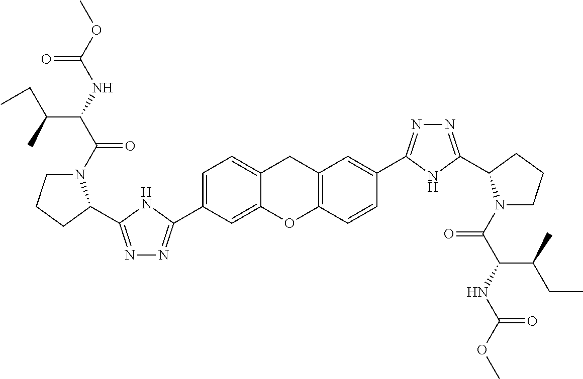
C1(C2=NN=C(C3N(C(=O)C(C(C)CC)NC(=O)OC)CCC3)N2)=CC=C2CC3=C(C=CC(C4=NN=C(C5N(C(=O)C(NC(=O)OC)C(C)CC)CCC5)N4)=C3)OC2=C1
